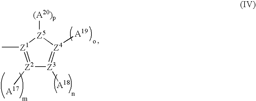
[Z2]1([A17])=[Z1](C)[Z5]([(A20)p])[Z4]([A19])=[Z3]1[A18]
